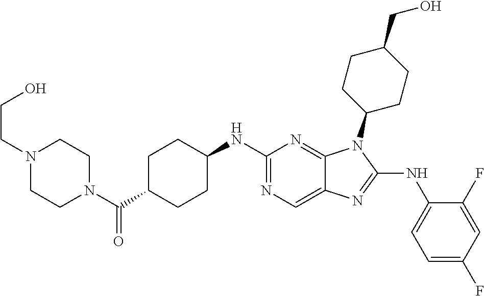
N1=C(NC2CCC(C(N3CCN(CCO)CC3)=O)CC2)N=C2C(=C1)N=C(NC1=CC=C(F)C=C1F)N2C1CCC(CO)CC1
